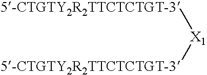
[X1]([5-CTGTY2R2TTCTCTGT-3])[5-CTGTY2R2TTCTCTGT-3]
